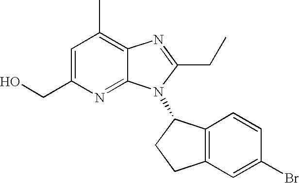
C1=C(CO)N=C2C(=C1C)N=C(CC)N2C1C2=C(CC1)C=C(Br)C=C2
